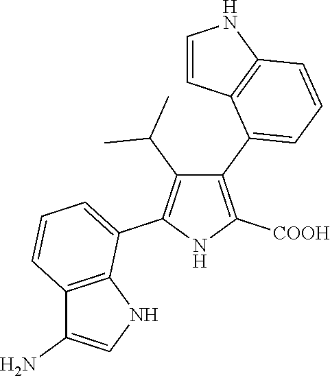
C1(C2=CC=CC3=C2C=CN3)=C([COOH])NC(C2=CC=CC3=C2NC=C3N)=C1C(C)C
